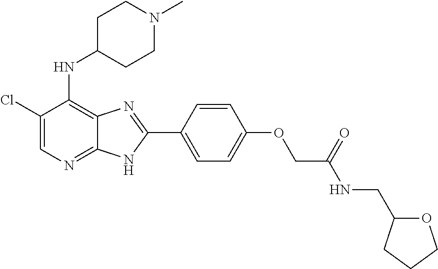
C1(Cl)=CN=C2C(=C1NC1CCN(C)CC1)N=C(C1=CC=C(OCC(NCC3OCCC3)=O)C=C1)N2
